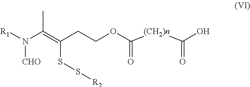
[R1]N(C(=C(CCOC([(CH2)n]C(O)=O)=O)SS[R2])C)[CHO]
